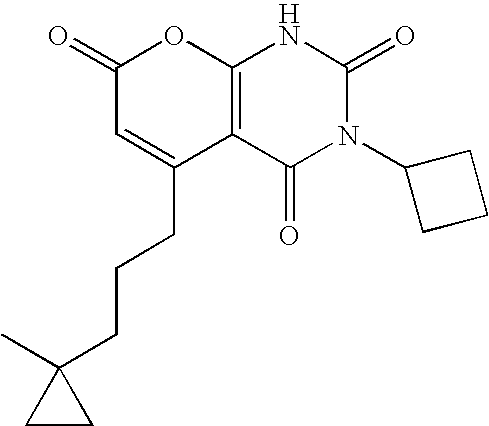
C1(=O)C=C(CCCC2(C)CC2)C2=C(O1)NC(=O)N(C1CCC1)C2=O
